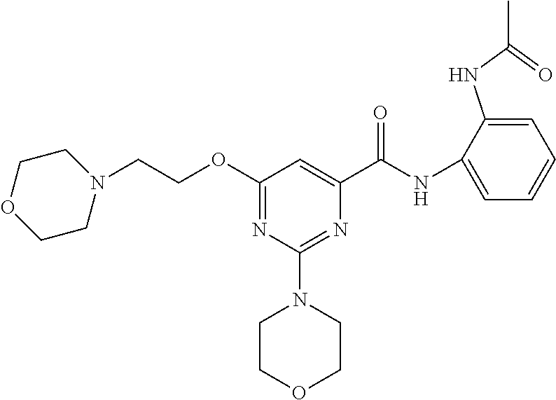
N(C(C1=CC(OCCN2CCOCC2)=NC(N2CCOCC2)=N1)=O)C1=CC=CC=C1NC(=O)C
